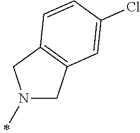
N1(C)CC2=C(C1)C=CC(Cl)=C2
